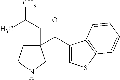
C1(C(=O)C2(CC(C)C)CCNC2)=CSC2=C1C=CC=C2
